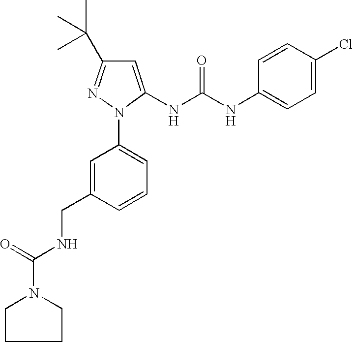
C1=C(NC(NC2=CC=C(Cl)C=C2)=O)N(C2=CC=CC(CNC(N3CCCC3)=O)=C2)N=C1C(C)(C)C
